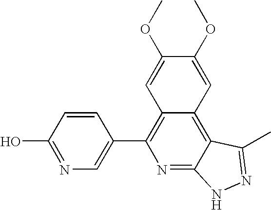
N1=C(O)C=CC(C2=C3C(=C4C(=N2)NN=C4C)C=C(OC)C(OC)=C3)=C1
